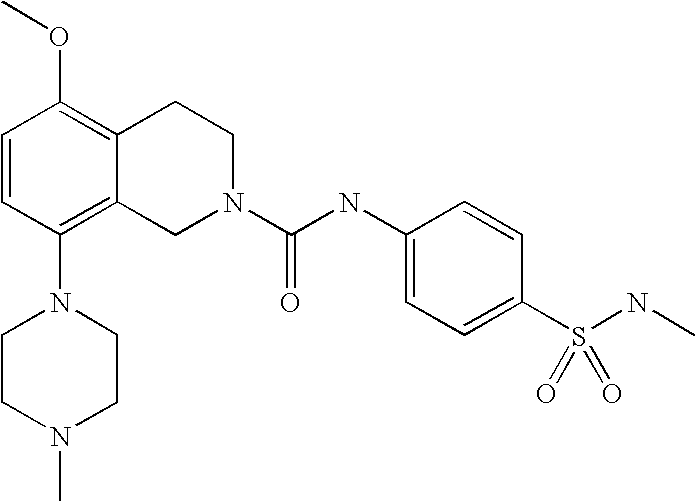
C1=CC(N2CCN(C)CC2)=C2C(=C1OC)CCN(C(NC1=CC=C(S(NC)(=O)=O)C=C1)=O)C2
